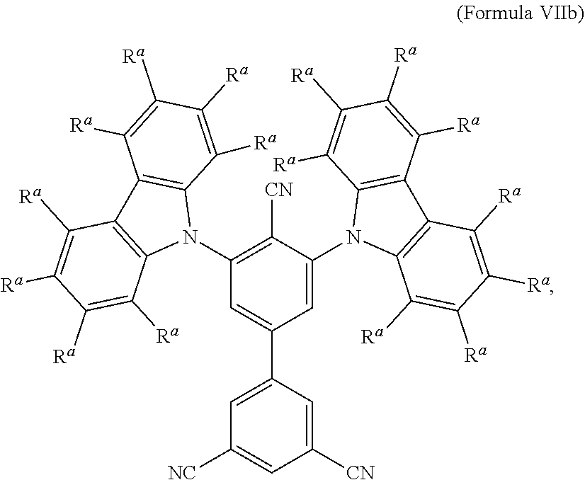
C1(N2C3=C(C4=C2C([Ra])=C([Ra])C([Ra])=C4[Ra])C([Ra])=C([Ra])C([Ra])=C3[Ra])=C([CN])C(N2C3=C(C4=C2C([Ra])=C([Ra])C([Ra])=C4[Ra])C([Ra])=C([Ra])C([Ra])=C3[Ra])=CC(C2=CC([NC])=CC([CN])=C2)=C1
